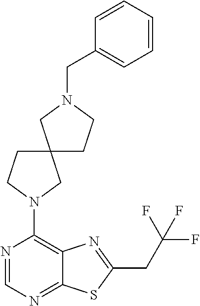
N1=CN=C2C(=C1N1CC3(CC1)CCN(CC1=CC=CC=C1)C3)N=C(CC(F)(F)F)S2
